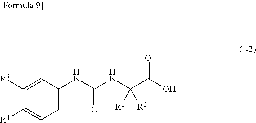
O=C(NC1=CC=C([R4])C([R3])=C1)NC(C(=O)O)([R2])[R1]
